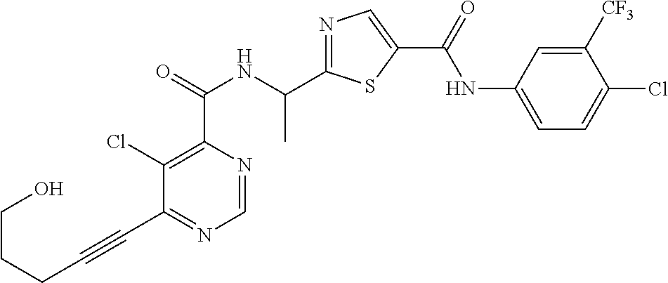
C1=NC(C(=O)NC(C2=NC=C(C(=O)NC3=CC=C(Cl)C([CF3])=C3)S2)C)=C(Cl)C(C#CCCCO)=N1
